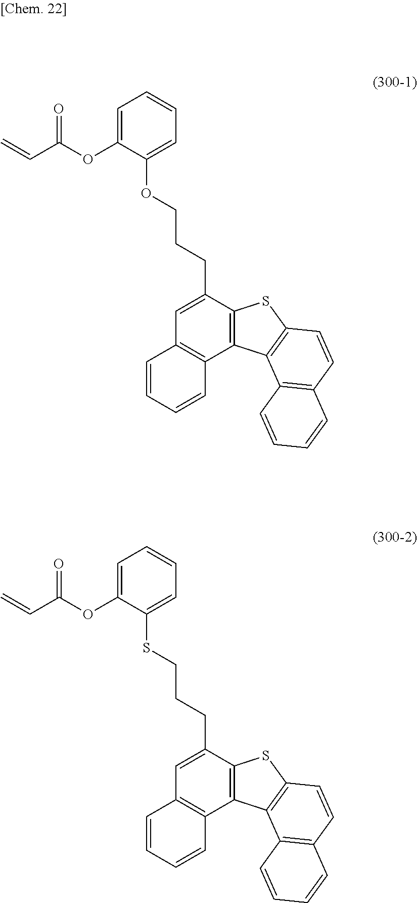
C=CC(=O)OC1=CC=CC=C1OCCCC1=CC2=C(C3=C1SC1=C3C3=C(C=C1)C=CC=C3)C=CC=C2.C=CC(=O)OC1=CC=CC=C1SCCCC1=CC2=C(C3=C1SC1=C3C3=C(C=C1)C=CC=C3)C=CC=C2
